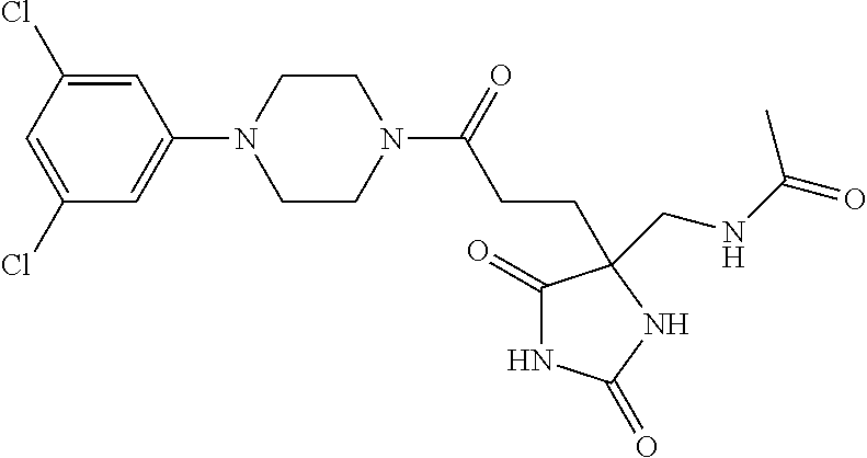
C1(=O)NC(=O)NC1(CNC(=O)C)CCC(=O)N1CCN(C2=CC(Cl)=CC(Cl)=C2)CC1
